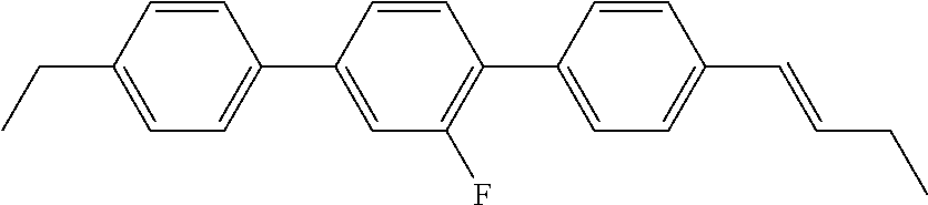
C(C1=CC=C(C2=CC(F)=C(C3=CC=C(C=CCC)C=C3)C=C2)C=C1)C
